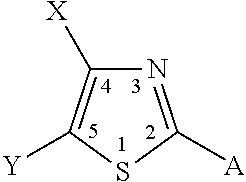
N1=C([A])SC([Y])=C1[X]
